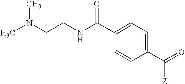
CN(CCNC(C1=CC=C(C(=O)[Z])C=C1)=O)C
